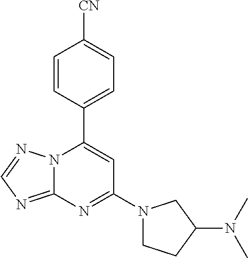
C12=NC=NN1C(C1=CC=C([CN])C=C1)=CC(N1CCC(N(C)C)C1)=N2
